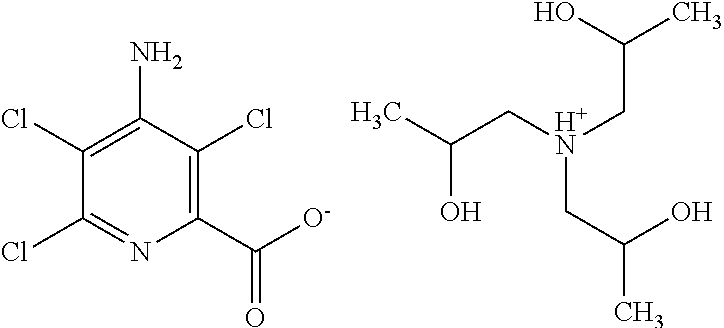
ClC1=NC(C(=O)[O-])=C(Cl)C(N)=C1Cl.[H+N](CC(O)C)(CC(O)C)CC(O)C
